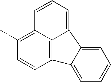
C12=C(C)C=CC3=C1C(=CC=C2)C1=CC=CC=C31
